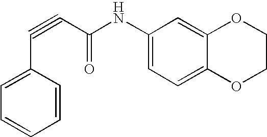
C1(C#CC(NC2=CC=C3C(=C2)OCCO3)=O)=CC=CC=C1
